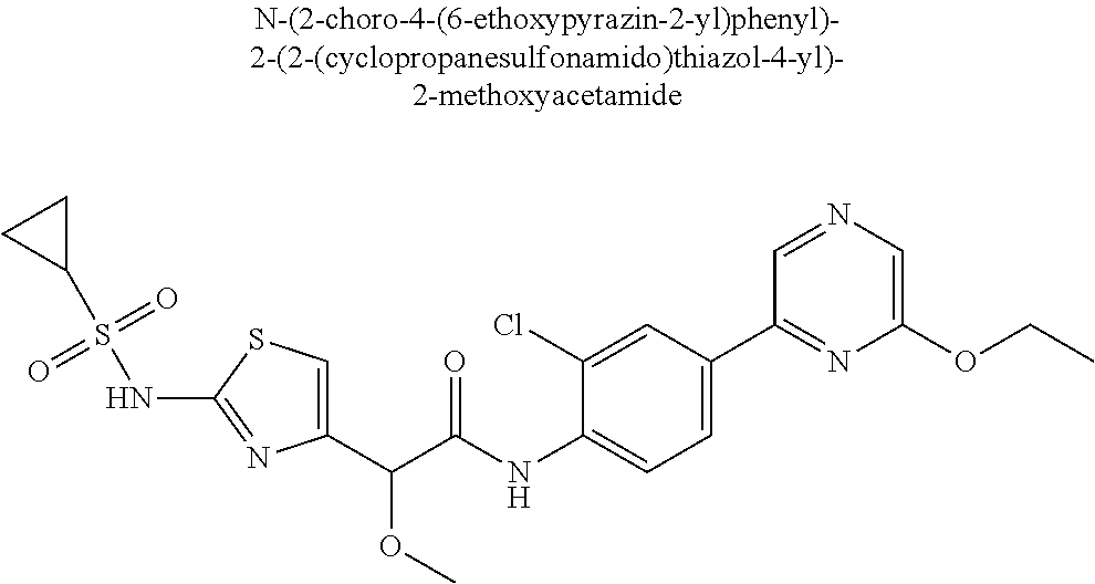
C1(C(C(NC2=CC=C(C3=NC(OCC)=CN=C3)C=C2Cl)=O)OC)=CSC(NS(C2CC2)(=O)=O)=N1
